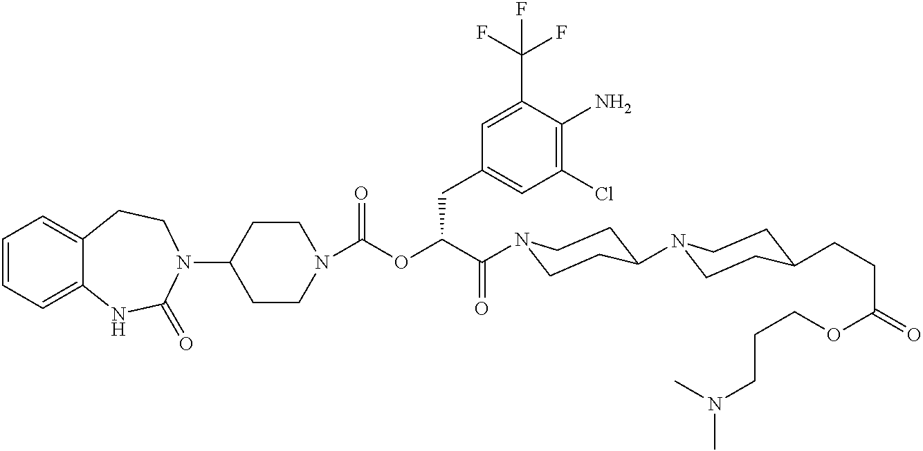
C1=CC=C2C(=C1)CCN(C1CCN(C(OC(C(=O)N3CCC(N4CCC(CCC(=O)OCCCN(C)C)CC4)CC3)CC3=CC(Cl)=C(N)C(C(F)(F)F)=C3)=O)CC1)C(=O)N2
